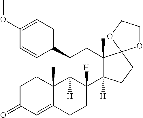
C1C(=O)C=C2C(C)(C1)C1([H])C([H])(CC2)C2([H])C(C)(CC1C1=CC=C(OC)C=C1)C1(CC2)OCCO1
